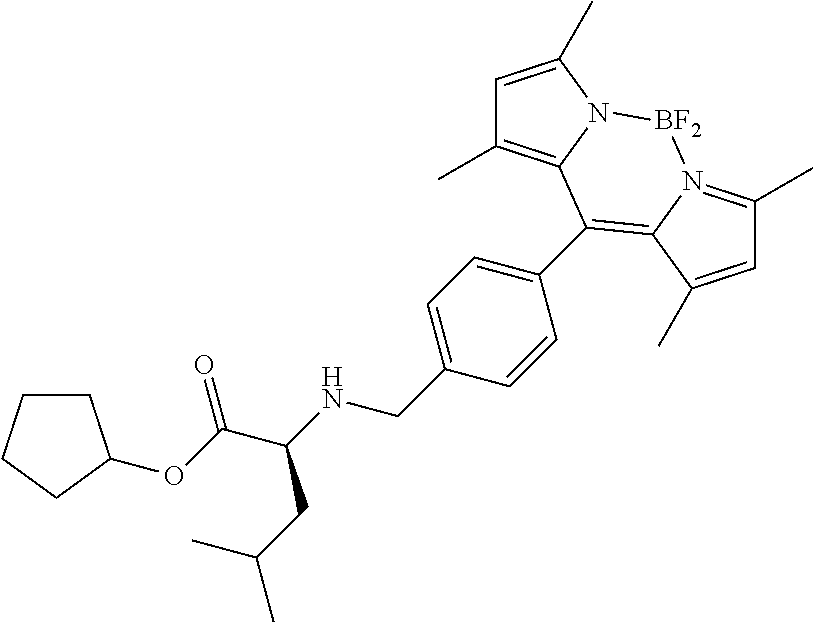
C1(C)=C2N(C(C)=C1)[BF2]N1=C(C)C=C(C)C1=C2C1=CC=C(CNC(C(OC2CCCC2)=O)CC(C)C)C=C1
